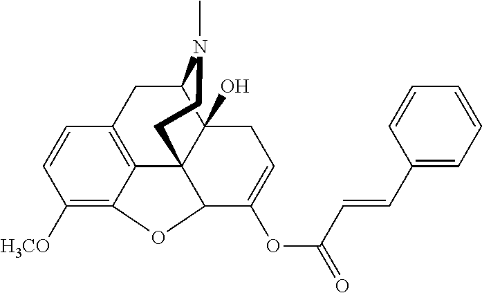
C12CC3=C4C5(C1(O)CC=C(OC(=O)C=CC1=CC=CC=C1)C5OC4=C([H3CO])C=C3)CCN2C
